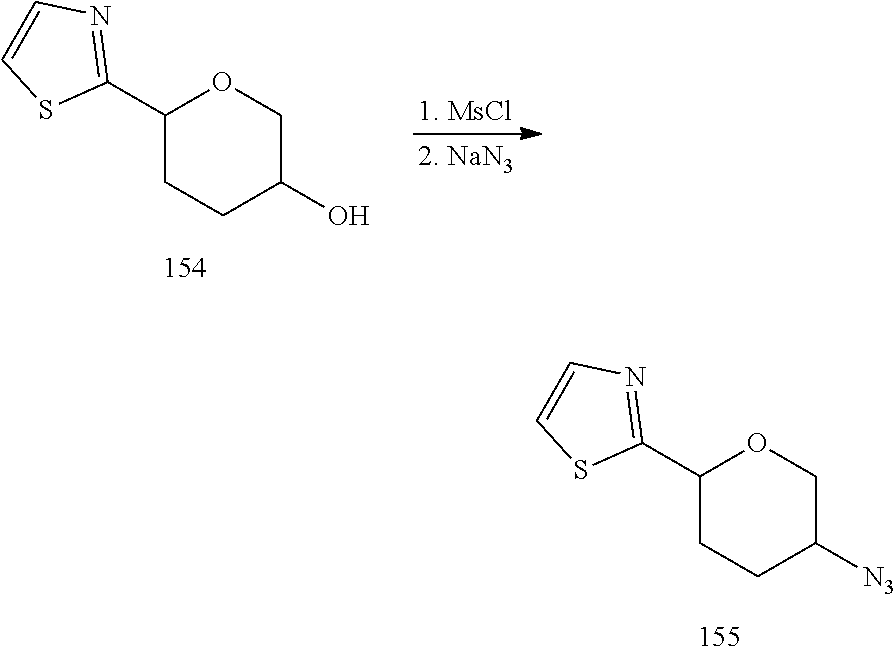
C1(C2=NC=CS2)CCC(O)CO1.C1(C2=NC=CS2)CCC([N3])CO1
